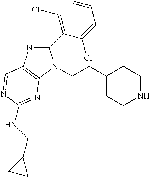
C1(C2=C(Cl)C=CC=C2Cl)=NC2=C(N1CCC1CCNCC1)N=C(NCC1CC1)N=C2
